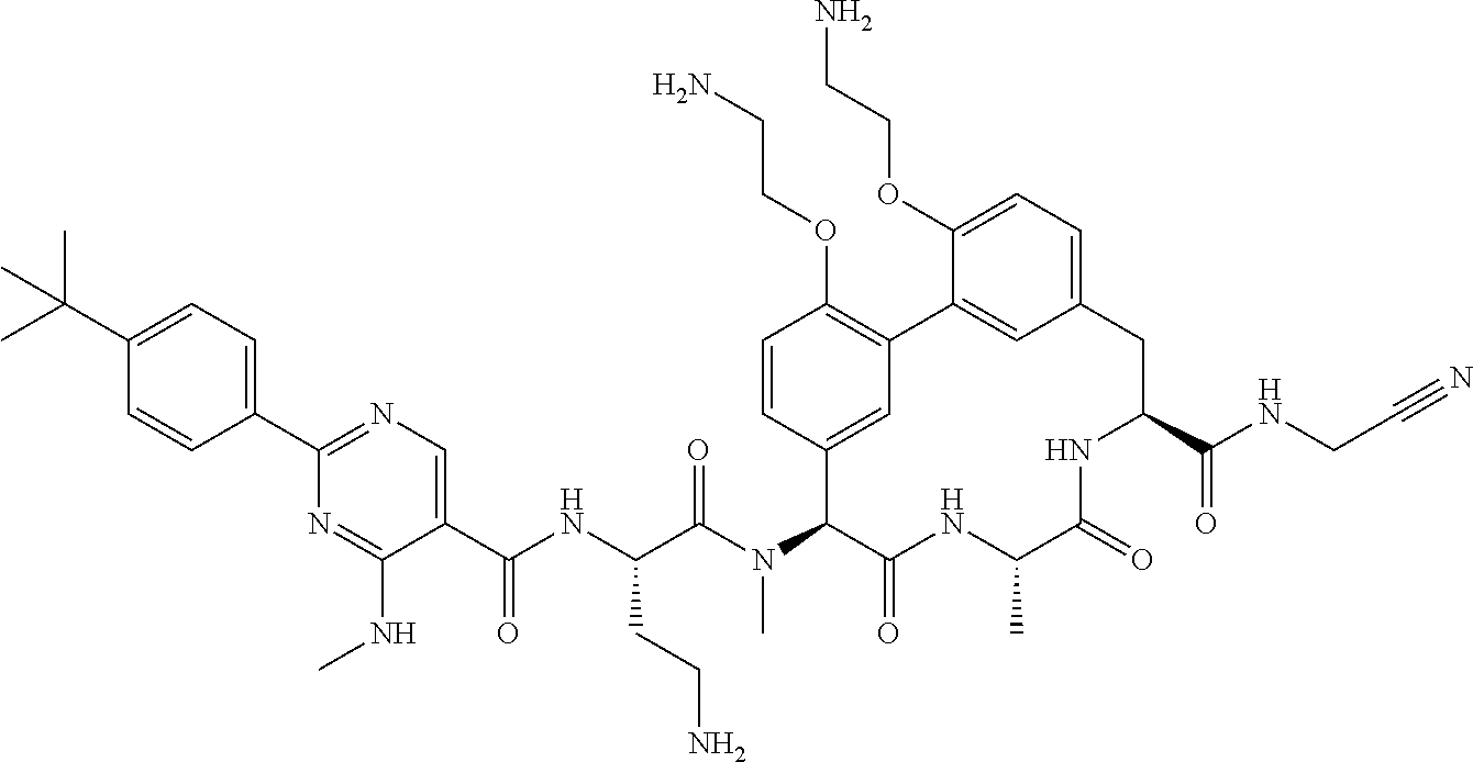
C(C(N(C1C(=O)NC(C)C(=O)NC(C(NCC#N)=O)CC2=CC=C(OCCN)C(=C2)C2=C(OCCN)C=CC1=C2)C)=O)(NC(C1=CN=C(C2=CC=C(C(C)(C)C)C=C2)N=C1NC)=O)CCN
